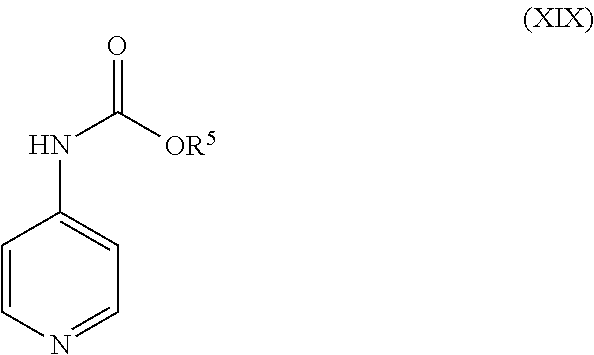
C1=CN=CC=C1NC([OR5])=O
